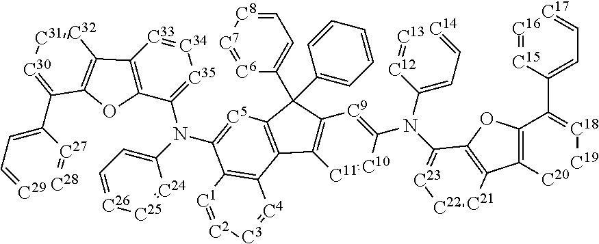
C12=C([C20]=[C19][C18]=C1C1=CC=[C17][C16]=[C15]1)C1=C(O2)C(N(C2=[C9]C3=C([C11]=[C10]2)C2=C(C3(C3=CC=[C8][C7]=[C6]3)C3=CC=CC=C3)[C5]=C(N(C3=[C35][C34]=[C33]C4=C3OC3=C4[C32]=[C31][C30]=C3C3=CC=[C29][C28]=[C27]3)C3=CC=[C26][C25]=[C24]3)C3=C2[C4]=[C3][C2]=[C1]3)C2=CC=[C14][C13]=[C12]2)=[C23][C22]=[C21]1
